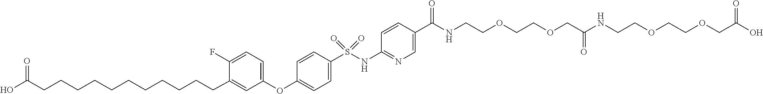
O(C1=CC=C(S(NC2=NC=C(C(=O)NCCOCCOCC(NCCOCCOCC(O)=O)=O)C=C2)(=O)=O)C=C1)C1=CC=C(F)C(CCCCCCCCCCCC(O)=O)=C1
